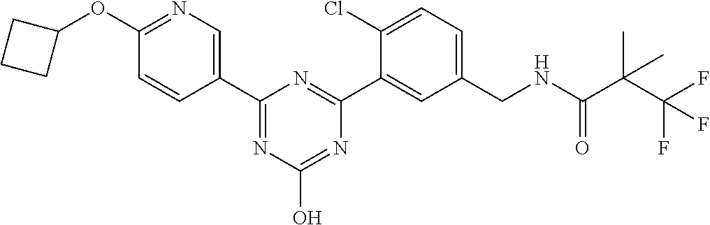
C1=CC(C2=NC(O)=NC(C3=CC(CNC(C(C(F)(F)F)(C)C)=O)=CC=C3Cl)=N2)=CN=C1OC1CCC1
